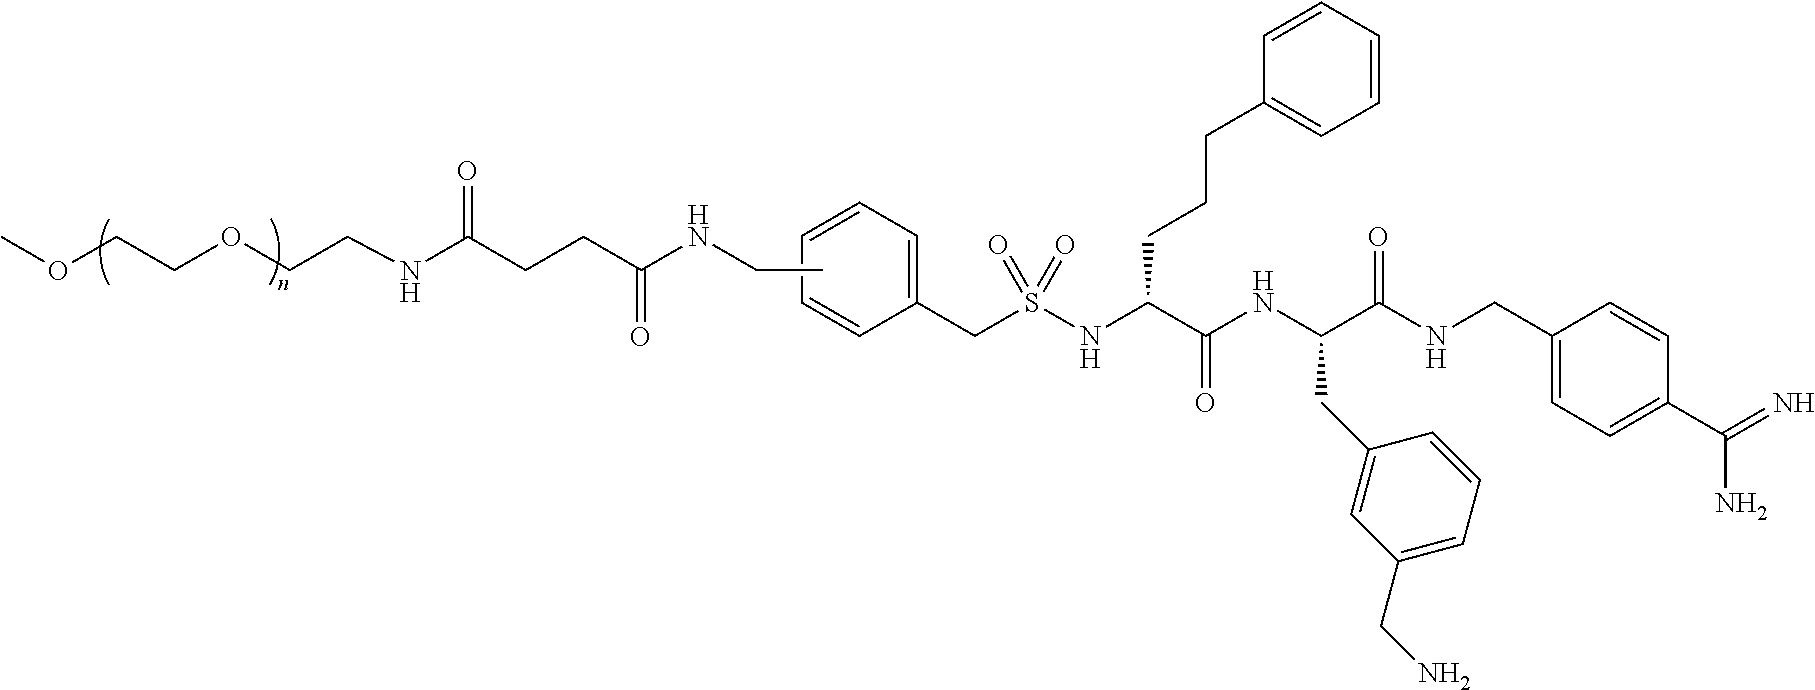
N(C(=O)CCC(NCCOCCOC)=O)CC.C1=CC(CS(NC(C(NC(C(NCC2=CC=C(C(=N)N)C=C2)=O)CC2=CC(CN)=CC=C2)=O)CCCC2=CC=CC=C2)(=O)=O)=CC=C1
